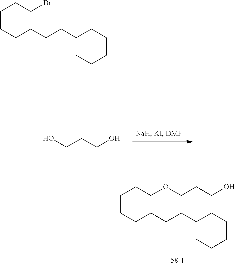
OCCCO.C(CCCCCCCCC)CCCCBr.C(CCCCCCCCC)CCCCOCCCO
